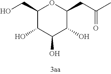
C1(CO)C(O)C(O)C(O)C(CC(C)=O)O1
